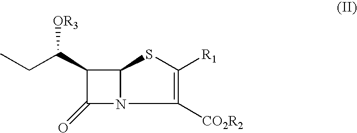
C1(C(CC)[OR3])C(=O)N2C1SC([R1])=C2[CO2R2]
